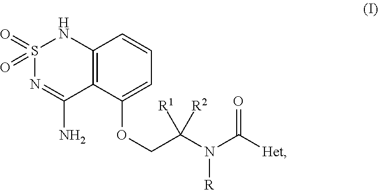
S1(=O)(=O)N=C(N)C2=C(N1)C=CC=C2OCC(N(C(=O)[Het])[R])([R1])[R2]
